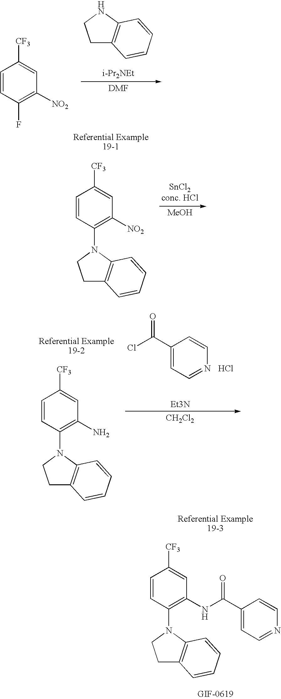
C1C2=C(NC1)C=CC=C2.[i-Pr2NEt].C1=CC(F)=C([NO2])C=C1[CF3].[SnCl2conc. HCl].[MeOH].C1=CC(N2C3=C(CC2)C=CC=C3)=C([NO2])C=C1[CF3].C1(C(Cl)=O)=CC=NC=C1.Cl.[Et3N].[CH2Cl2].C1=CC(N2C3=C(CC2)C=CC=C3)=C(N)C=C1[CF3].C1=CC(N2C3=C(CC2)C=CC=C3)=C(NC(C2=CC=NC=C2)=O)C=C1[CF3]
